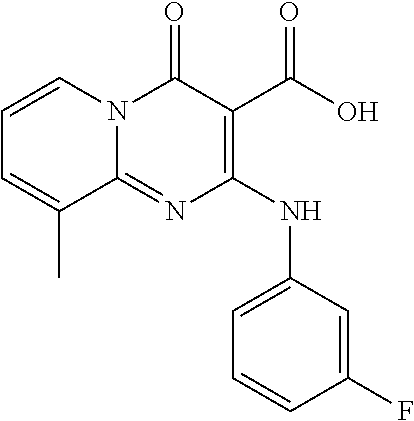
C1=CN2C(=NC(NC3=CC=CC(F)=C3)=C(C(=O)O)C2=O)C(C)=C1
